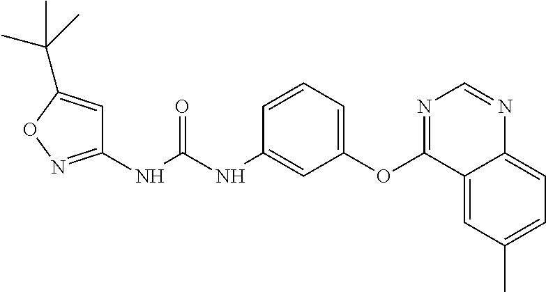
C1(NC(NC2=CC(OC3=NC=NC4=CC=C(C)C=C34)=CC=C2)=O)=NOC(C(C)(C)C)=C1
